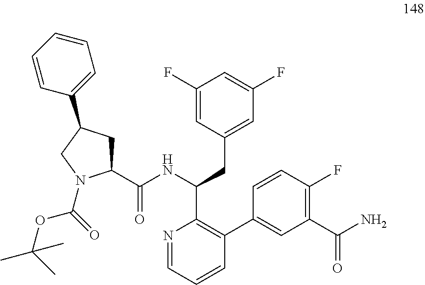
C1(F)=CC(CC(C2=C(C3=CC(C(N)=O)=C(F)C=C3)C=CC=N2)NC(=O)C2CC(C3=CC=CC=C3)CN2C(OC(C)(C)C)=O)=CC(F)=C1
